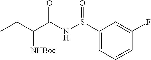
C1(S(NC(C(CC)[NHBoc])=O)=O)=CC=CC(F)=C1
